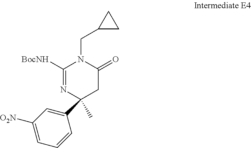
C1(C2(C)N=C([BocNH])N(CC3CC3)C(=O)C2)=CC([O2N])=CC=C1
